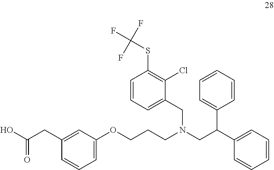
C1(CC(O)=O)=CC(OCCCN(CC(C2=CC=CC=C2)C2=CC=CC=C2)CC2=CC=CC(SC(F)(F)F)=C2Cl)=CC=C1
